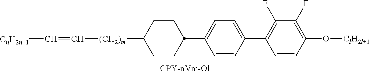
C1(F)=C(O[ClH2l+1])C=CC(C2=CC=C(C3CCC([(CH2)m]C=C[CnH2n+1])CC3)C=C2)=C1F
